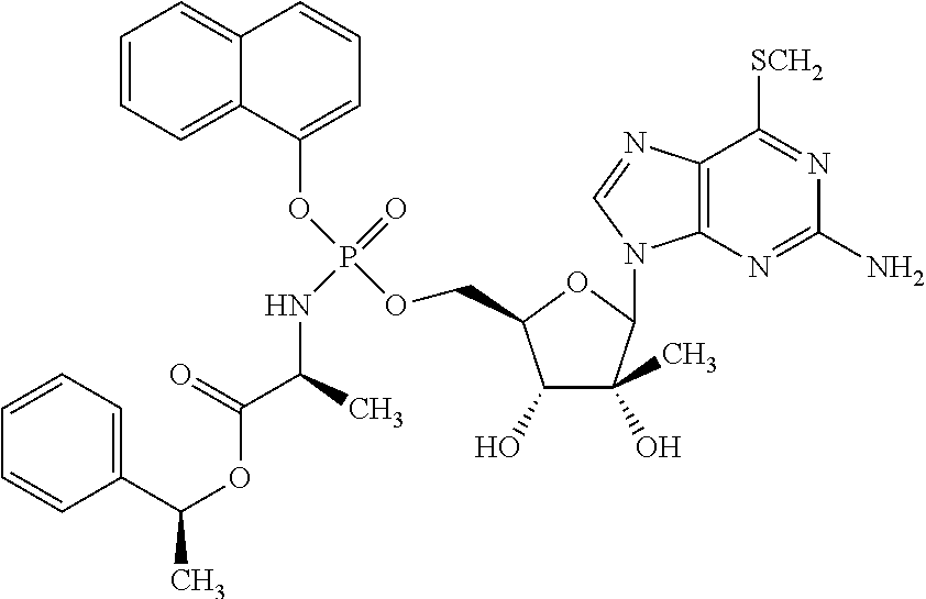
C1=CC=C2C(=C1)C=CC=C2OP(=O)(NC(C(=O)OC(C1=CC=CC=C1)C)C)OCC1C(O)C(O)(C)C(N2C3=C(C([SCH2])=NC(N)=N3)N=C2)O1
